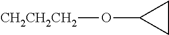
[CH2CH2CH2]OC1CC1
